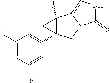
C1(F)=CC(Br)=CC(C23C([H])(C2)C2=CNC(=S)N2C3)=C1
